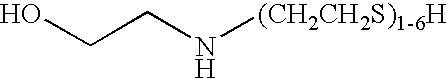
OCCN[(CH2CH2S)1-6H]
